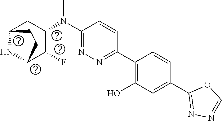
C1(C2=C(O)C=C(C3=NN=CO3)C=C2)=NN=C(N(C2CC3NC(C2F)CC3)C)C=C1
